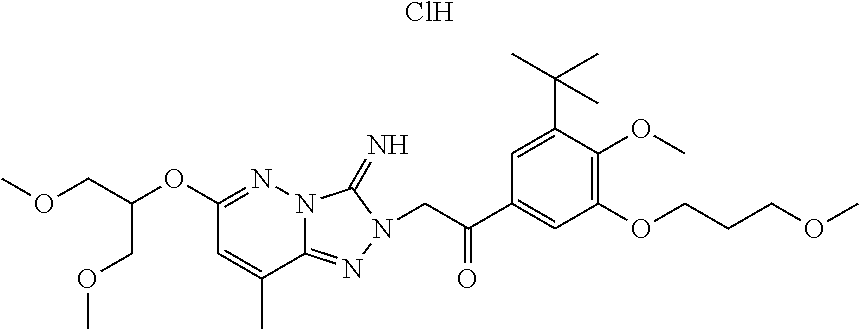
Cl.C1(OC(COC)COC)=NN2C(=NN(CC(C3=CC(OCCCOC)=C(OC)C(C(C)(C)C)=C3)=O)C2=N)C(C)=C1
